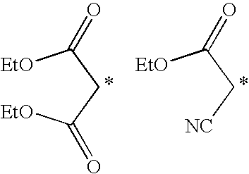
[EtO]C(CC([EtO])=O)=O.[EtO]C(C[NC])=O
